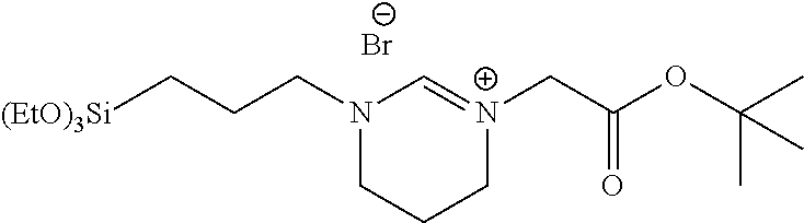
C1=[N+](CC(OC(C)(C)C)=O)CCCN1CCC[(EtO)3Si].[Br-]
